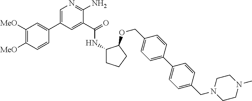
C1(C2=CN=C(N)C(C(=O)NC3CCCC3OCC3=CC=C(C4=CC=C(CN5CCN(C)CC5)C=C4)C=C3)=C2)=CC([MeO])=C([MeO])C=C1
